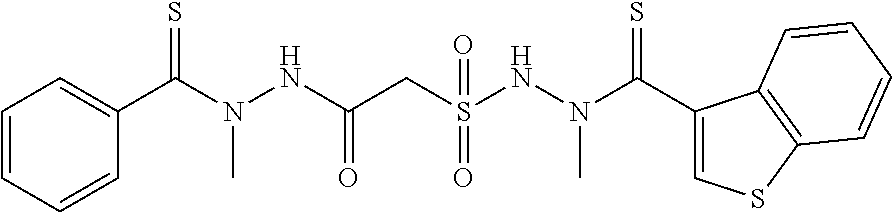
C1=CC=CC=C1C(N(NC(CS(NN(C(C1=CSC2=C1C=CC=C2)=S)C)(=O)=O)=O)C)=S
